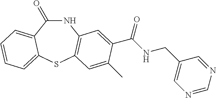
C1(=O)NC2=C(SC3=CC=CC=C13)C=C(C)C(C(NCC1=CN=CN=C1)=O)=C2
